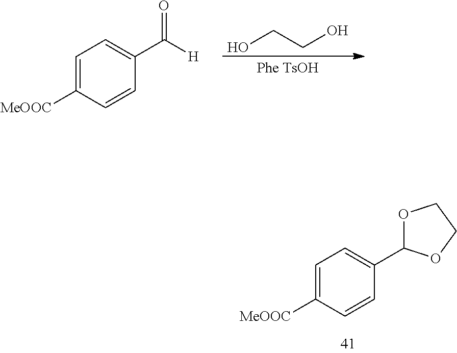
C1=CC([MeOOC])=CC=C1C1OCCO1.[Phe TsOH].OCCO.C1=CC([MeOOC])=CC=C1C(=O)[H]
